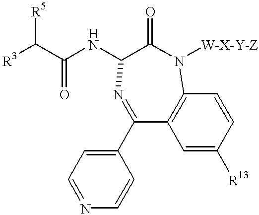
C1(C2=CC=NC=C2)=NC(NC(=O)C([R5])[R3])C(=O)N([W-X-Y-Z])C2=C1C=C([R13])C=C2
